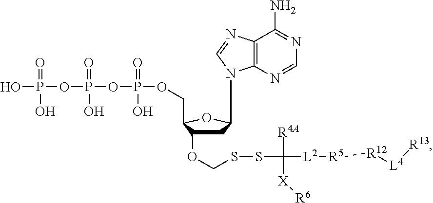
C1C(OCSSC([R4A])([L2][R5][R12][L4][R13])[X][R6])C(COP(OP(=O)(OP(O)(O)=O)O)(=O)O)OC1N1C2=C(C(N)=NC=N2)N=C1
